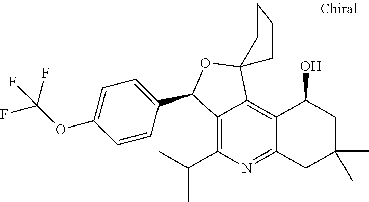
C12=C(C(C)C)N=C3C(=C1C1(OC2C2=CC=C(OC(F)(F)F)C=C2)CCCC1)C(O)CC(C)(C)C3
